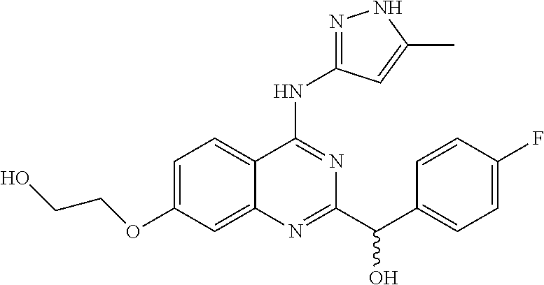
C1=C(OCCO)C=C2C(=C1)C(NC1=NNC(C)=C1)=NC(C(C1=CC=C(F)C=C1)O)=N2
